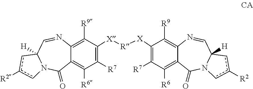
C1([R9])=C2C(=C([R6])C([R7])=C1[X][R][X]C1=C([R7])C([R6])=C3C(=C1[R9])N=CC1([H])N(C3=O)cc([R2])c1)C(=O)N1C([H])(C=N2)cc([R2])c1
